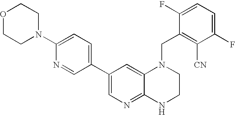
C1(C2=CC=C(N3CCOCC3)N=C2)=CN=C2C(=C1)N(CC1=C([CN])C(F)=CC=C1F)CCN2
